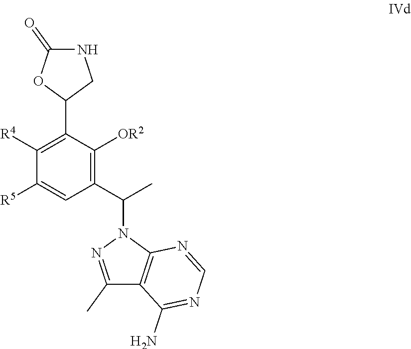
C1([R4])=C(C2CNC(=O)O2)C([OR2])=C(C(C)N2N=C(C)C3=C2N=CN=C3N)C=C1[R5]
